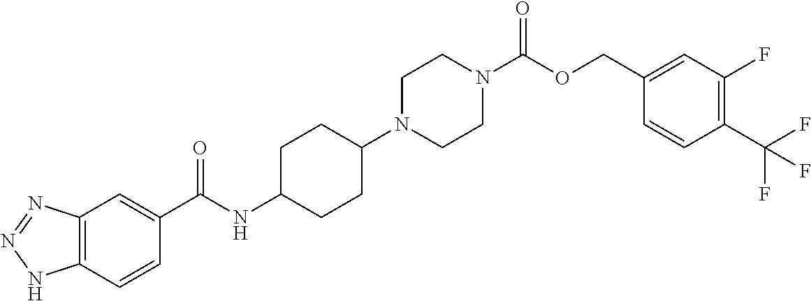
C12=C(N=NN1)C=C(C(NC1CCC(N3CCN(C(=O)OCC4=CC(F)=C(C(F)(F)F)C=C4)CC3)CC1)=O)C=C2
